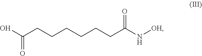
C(CCCCCCC(N[OH])=O)(O)=O
